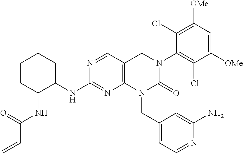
C12=C(C=NC(NC3CCCCC3NC(C=C)=O)=N1)CN(C1=C(Cl)C([OMe])=CC([OMe])=C1Cl)C(=O)N2CC1=CC=NC(N)=C1
